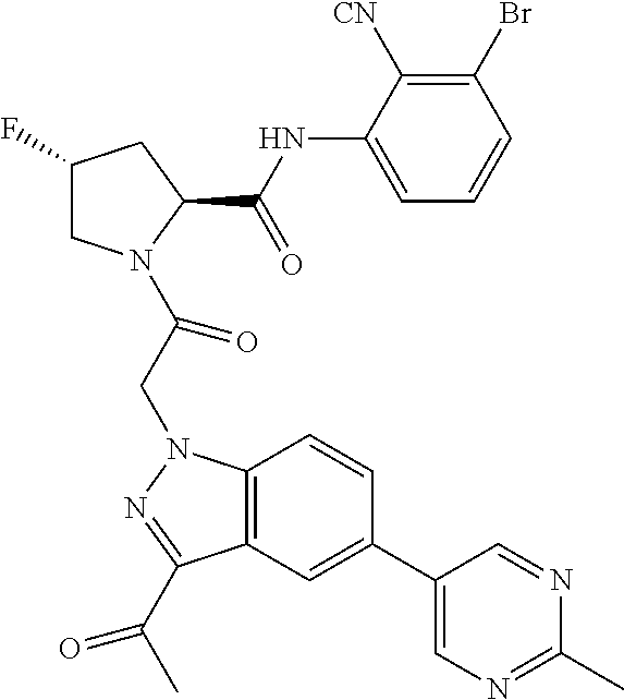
C1(F)CN(C(CN2C3=C(C(C(C)=O)=N2)C=C(C2=CN=C(C)N=C2)C=C3)=O)C(C(NC2=CC=CC(Br)=C2[CN])=O)C1
